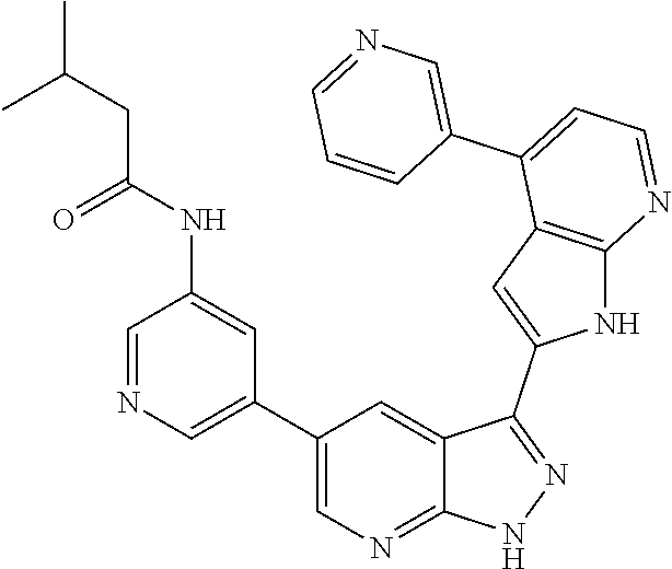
C1(C2=CN=CC(NC(CC(C)C)=O)=C2)=CN=C2C(=C1)C(C1=CC3=C(N1)N=CC=C3C1=CN=CC=C1)=NN2
